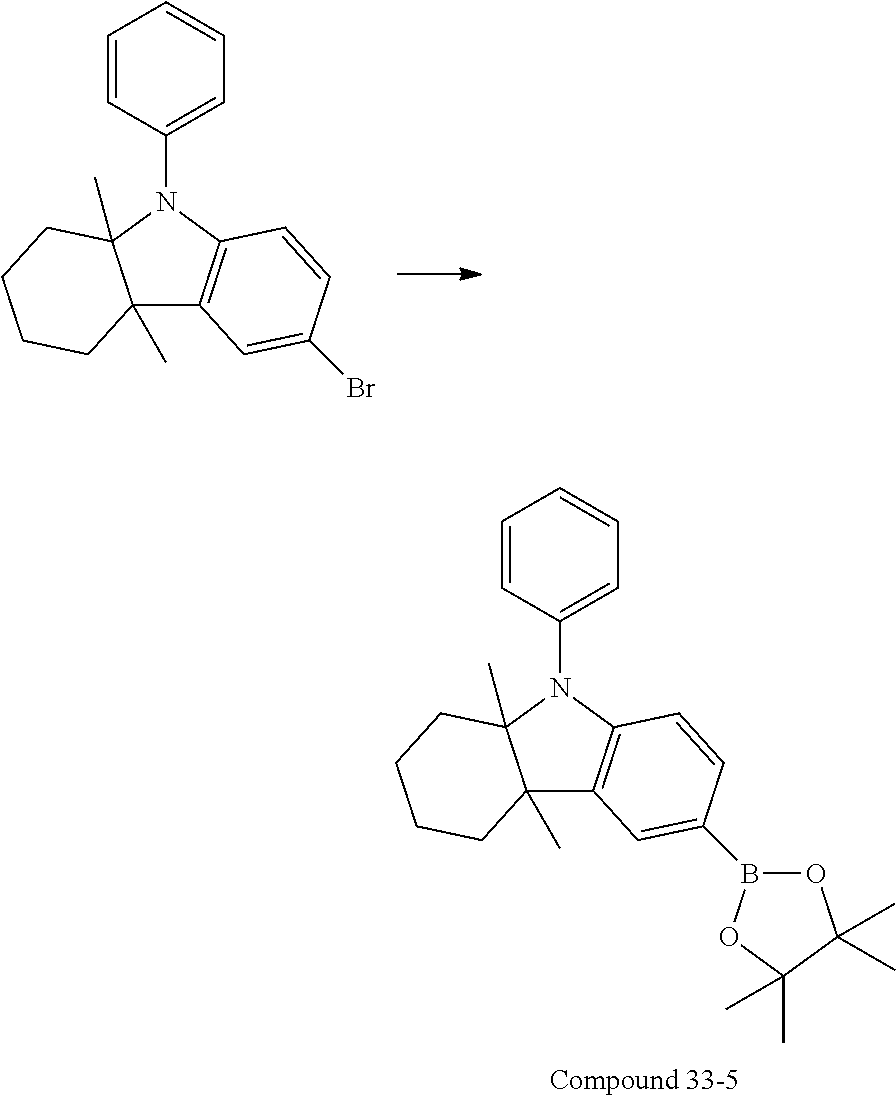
C12(C)C3=C(N(C4=CC=CC=C4)C1(C)CCCC2)C=CC(Br)=C3.C12(C)C3=C(N(C4=CC=CC=C4)C1(C)CCCC2)C=CC(B1OC(C)(C)C(C)(C)O1)=C3
